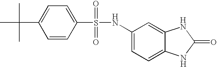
C1=C(NS(C2=CC=C(C(C)(C)C)C=C2)(=O)=O)C=C2C(=C1)NC(=O)N2
